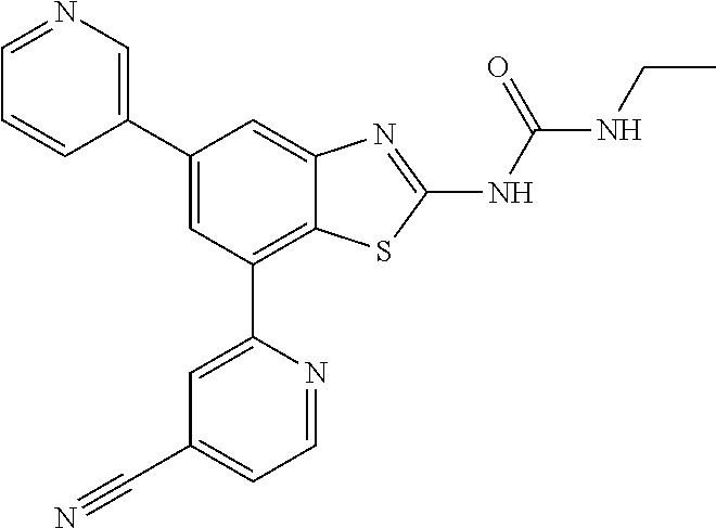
C1(C2=CN=CC=C2)=CC(C2=CC(C#N)=CC=N2)=C2C(=C1)N=C(NC(=O)NCC)S2
